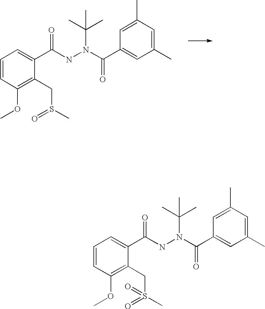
C1(CS(=O)C)=C(OC)C=CC=C1C(NN(C(C1=CC(C)=CC(C)=C1)=O)C(C)(C)C)=O.C1(CS(C)(=O)=O)=C(OC)C=CC=C1C(NN(C(C1=CC(C)=CC(C)=C1)=O)C(C)(C)C)=O
